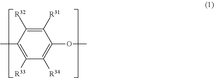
C1([R31])=C([R32])C(C)=C([R33])C([R34])=C1OC
